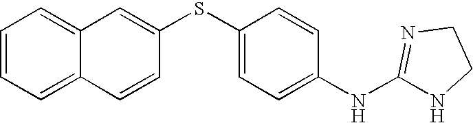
C12=CC=CC=C1C=CC(SC1=CC=C(NC3=NCCN3)C=C1)=C2
